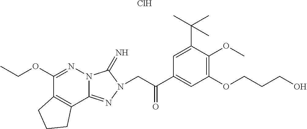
C1(OCC)=NN2C(=NN(CC(C3=CC(OCCCO)=C(OC)C(C(C)(C)C)=C3)=O)C2=N)C2=C1CCC2.Cl
